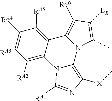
[RA3].N12C(C)=C([LB])C([RA6])=C1C1=C([RA5])C([RA4])=CC([RA2])=C1N1C2=C([X]C)N=C1[RA1]
